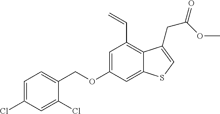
C(OC1=CC(C=C)=C2C(=C1)SC=C2CC(=O)OC)C1=CC=C(Cl)C=C1Cl
